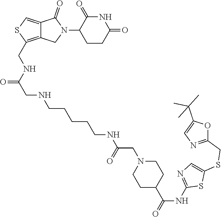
C1CC(=O)NC(=O)C1N1C(=O)C2=CSC(CNC(=O)CNCCCCCNC(CN3CCC(C(NC4=NC=C(SCC5=NC=C(C(C)(C)C)O5)S4)=O)CC3)=O)=C2C1
